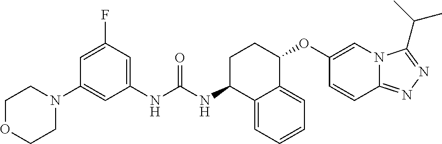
C1=CC2=NN=C(C(C)C)N2C=C1OC1CCC(NC(NC2=CC(F)=CC(N3CCOCC3)=C2)=O)C2=CC=CC=C12
